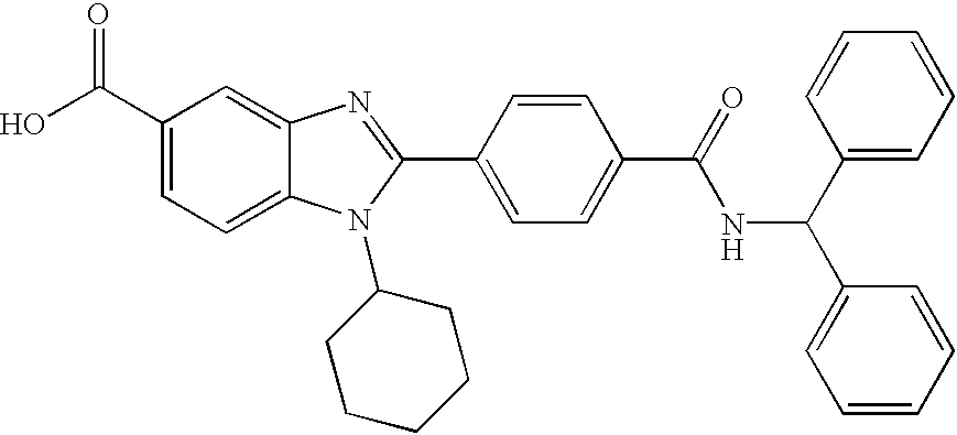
OC(C1=CC=C2C(=C1)N=C(C1=CC=C(C(=O)NC(C3=CC=CC=C3)C3=CC=CC=C3)C=C1)N2C1CCCCC1)=O
